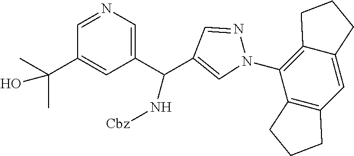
C12=C(N3N=CC(C(C4=CN=CC(C(C)(C)O)=C4)N[Cbz])=C3)C3=C(C=C1CCC2)CCC3
